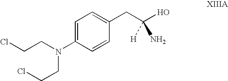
C1=C(N(CCCl)CCCl)C=CC(CC(O)([H])N)=C1
